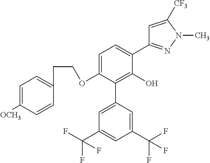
C1(OCCC2=CC=C([OCH3])C=C2)=CC=C(C2=NN(C)C([CF3])=C2)C(O)=C1C1=CC(C(F)(F)F)=CC(C(F)(F)F)=C1
